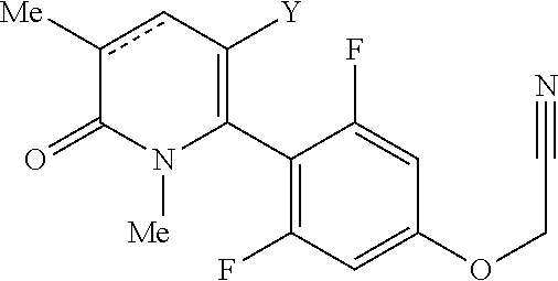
C1(C2=C([Y])cc([Me])C(=O)N2[Me])=C(F)C=C(OCC#N)C=C1F
